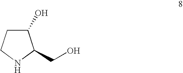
C1(O)CCNC1CO
